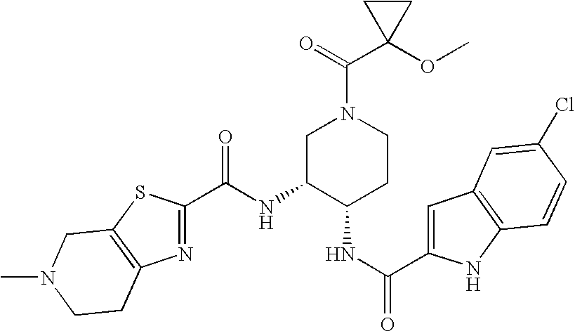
N1=C(C(NC2C(NC(=O)C3=CC4=C(N3)C=CC(Cl)=C4)CCN(C(C3(OC)CC3)=O)C2)=O)SC2=C1CCN(C)C2
